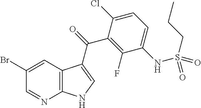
C12=C(C=C(Br)C=N1)C(C(=O)C1=C(F)C(NS(CCC)(=O)=O)=CC=C1Cl)=CN2
